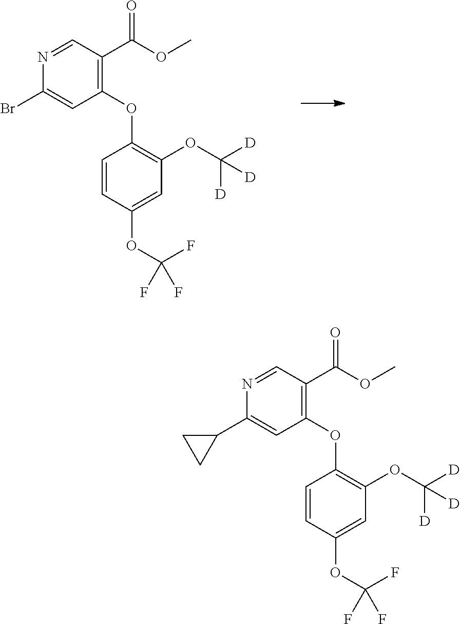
C1(OC2=C(OC([D])([D])[D])C=C(OC(F)(F)F)C=C2)=C(C(OC)=O)C=NC(C2CC2)=C1.C1(OC2=C(OC([D])([D])[D])C=C(OC(F)(F)F)C=C2)=C(C(OC)=O)C=NC(Br)=C1
